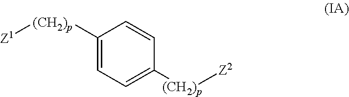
C1([(CH2)p][Z1])=CC=C([(CH2)p][Z2])C=C1
